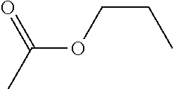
C(OCCC)(C)=O
